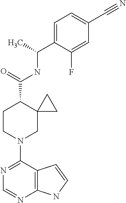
N1=C(N2CC3(C(C(=O)NC(C4=CC=C(C#N)C=C4F)C)CC2)CC3)C2=C(N=C1)NC=C2
